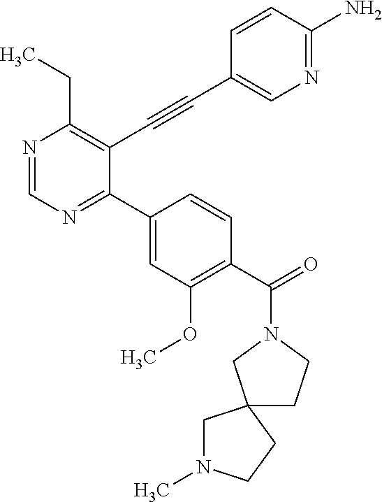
N1=CN=C(C2=CC(OC)=C(C(=O)N3CCC4(C3)CN(C)CC4)C=C2)C(C#CC2=CN=C(N)C=C2)=C1CC
